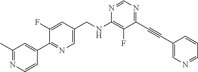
N1=CN=C(C#CC2=CN=CC=C2)C(F)=C1NCC1=CN=C(C2=CC(C)=NC=C2)C(F)=C1
